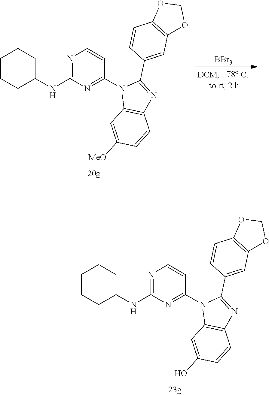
C1CCC(NC2=NC=CC(N3C4=C(N=C3C3=CC5=C(C=C3)OCO5)C=CC([MeO])=C4)=N2)CC1.[BBr3].C1CCC(NC2=NC=CC(N3C4=C(N=C3C3=CC5=C(C=C3)OCO5)C=CC(O)=C4)=N2)CC1
